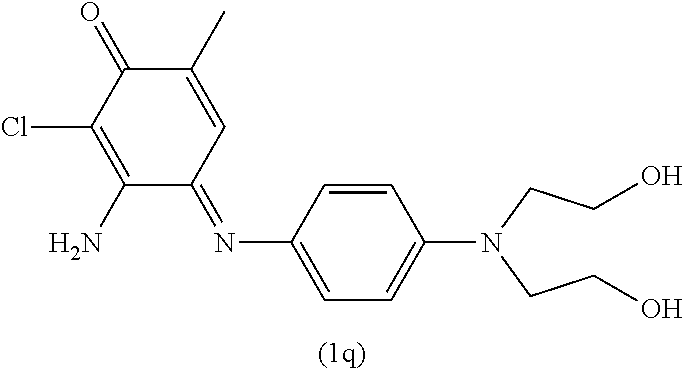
C1(N)=C(Cl)C(=O)C(C)=CC1=NC1=CC=C(N(CCO)CCO)C=C1
